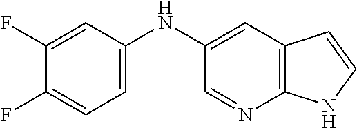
C1(F)=CC(NC2=CC3=C(N=C2)NC=C3)=CC=C1F
